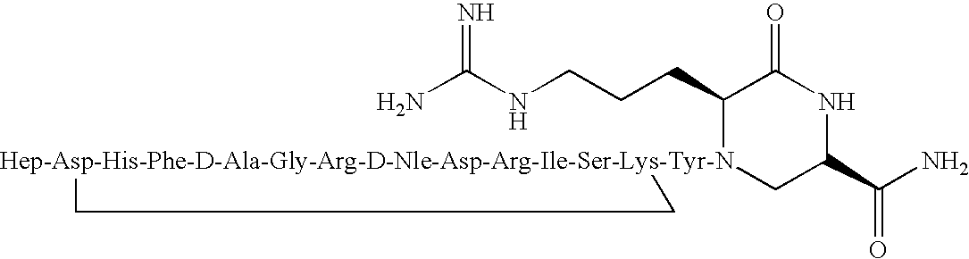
NC(NCCCC1[Hep-Asp-His-Phe-D-Ala-Gly-Arg-D-Nle-Asp-Arg-Ile-Ser-Lys-Tyr-N]2(CC(C(N)=O)NC1=O)CC2)=N
